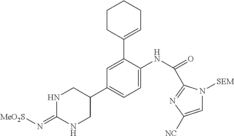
N1C(=N[MeO2S])NCC(C2=CC=C(NC(=O)C3=NC([NC])=CN3[SEM])C(C3=CCCCC3)=C2)C1
